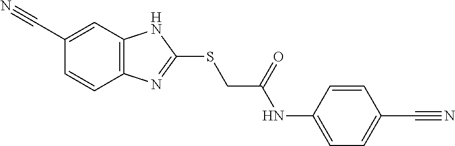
C12=C(C=C(C#N)C=C1)NC(SCC(NC1=CC=C(C#N)C=C1)=O)=N2
